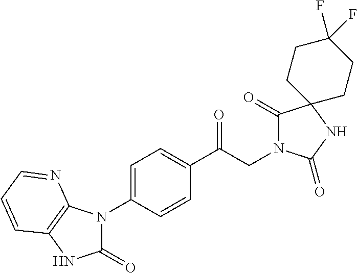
C1(C(CN2C(=O)C3(NC2=O)CCC(F)(F)CC3)=O)=CC=C(N2C(=O)NC3=C2N=CC=C3)C=C1
